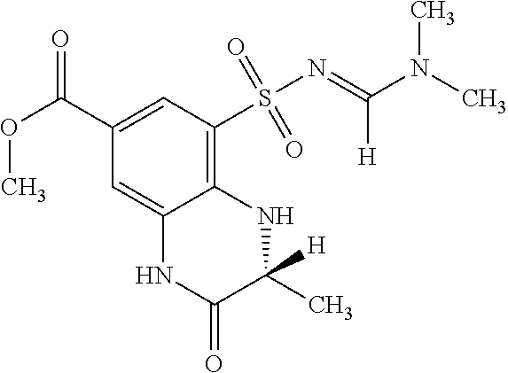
C12=C(S(N=C(N(C)C)[H])(=O)=O)C=C(C(OC)=O)C=C1NC(=O)C(C)([H])N2
